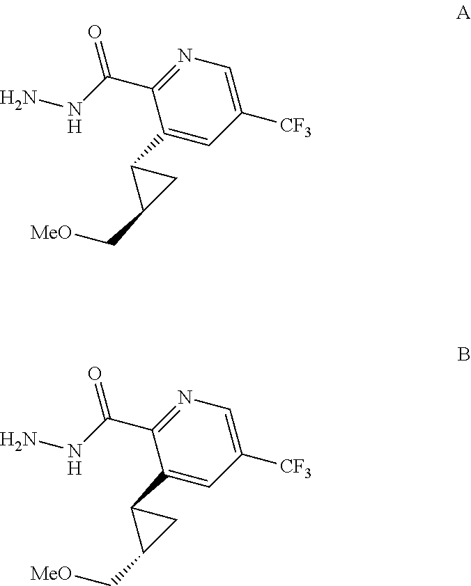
C1(C2C(C[MeO])C2)=CC([CF3])=CN=C1C(NN)=O.C1(C2C(C[MeO])C2)=CC([CF3])=CN=C1C(NN)=O
